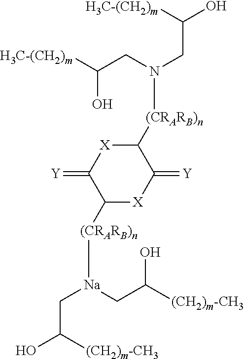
C1([(CRARB)n][Na](CC(O)[(CH2)m-CH3])CC([(CH2)m-CH3])O)[X]C(=[Y])C([(CRARB)n]N(CC(O)[H3C-(CH2)m])CC([H3C-(CH2)m])O)[X]C1=[Y]
